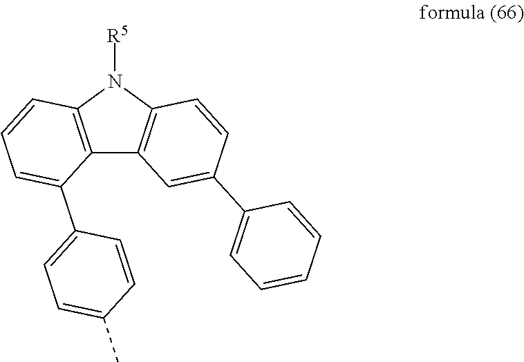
C12=C(N([R5])C3=C1C=C(C1=CC=CC=C1)C=C3)C=CC=C2C1=CC=C(C)C=C1
